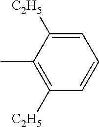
C1([C2H5])=C(C)C([C2H5])=CC=C1
